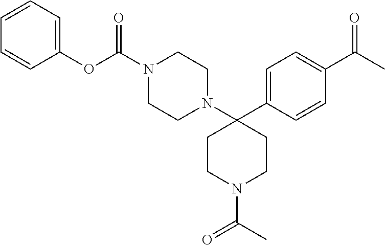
C1(OC(=O)N2CCN(C3(C4=CC=C(C(=O)C)C=C4)CCN(C(C)=O)CC3)CC2)=CC=CC=C1
